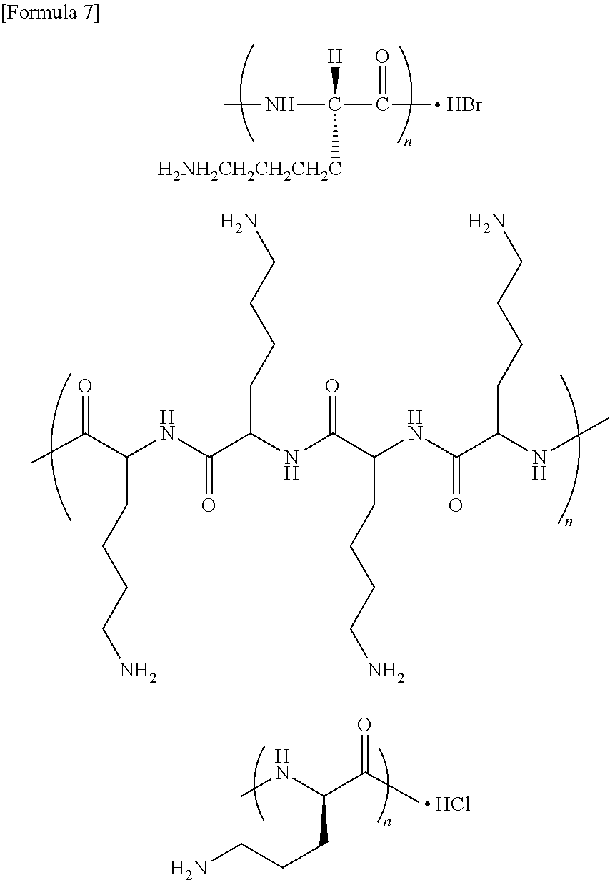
CNC(C(C)=O)([H])[H2NH2CH2CH2CH2C].Br.CC(C(NC(C(NC(C(NC(C(NC)CCCCN)=O)CCCCN)=O)CCCCN)=O)CCCCN)=O.CNC(C(C)=O)CCCN.Cl
